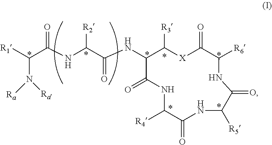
[R1]C(C(NC(C(NC1C([R3])[X]C(=O)C([R6])NC(=O)C([R5])NC(=O)C([R4])NC1=O)=O)[R2])=O)N([Ra])[Ra]
